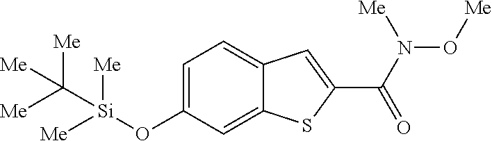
C1=C(O[Si](C([Me])([Me])[Me])([Me])[Me])C=C2C(=C1)C=C(C(N(O[Me])[Me])=O)S2
